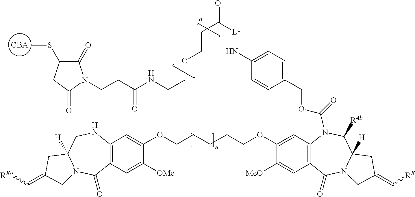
C12=C(C=C([OMe])C(OCCCCCOC3=CC4=C(C=C3[MeO])C(=O)N3C([H])(C([R4b])N4C(=O)OCC4=CC=C(N[L1]C(CCOCCNC(CCN5C(=O)C(SC)CC5=O)=O)=O)C=C4)CC(=C[RE])C3)=C1)C(=O)N1C([H])(CN2)CC(=C[RE])C1.[CBA]
